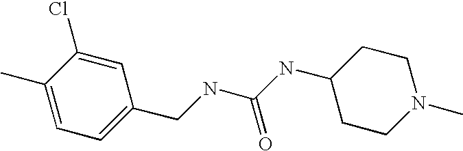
C(NC(NC1CCN(C)CC1)=O)C1=CC=C(C)C(Cl)=C1
